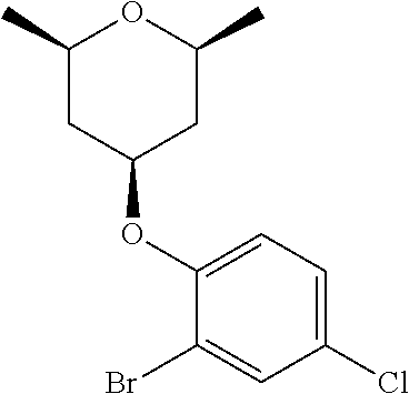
C1(C)CC(OC2=CC=C(Cl)C=C2Br)CC(C)O1
